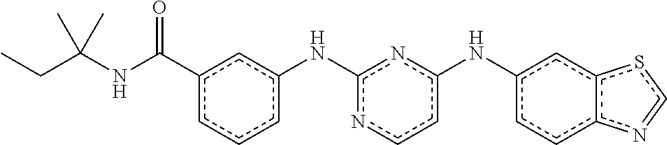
c1cc(Nc2nc(Nc3cc(C(NC(CC)(C)C)=O)ccc3)ncc2)cc2c1n=cs2
